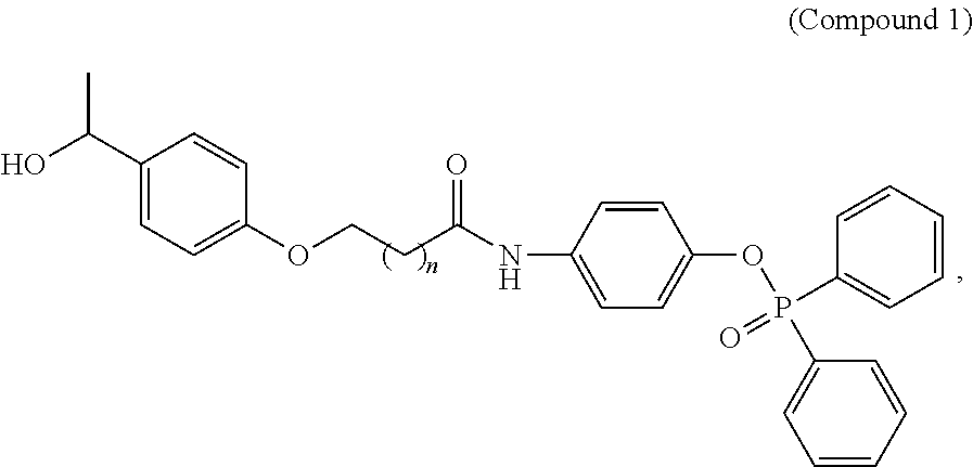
C1=C(C(O)C)C=CC(OCCC(NC2=CC=C(OP(C3=CC=CC=C3)(=O)C3=CC=CC=C3)C=C2)=O)=C1
